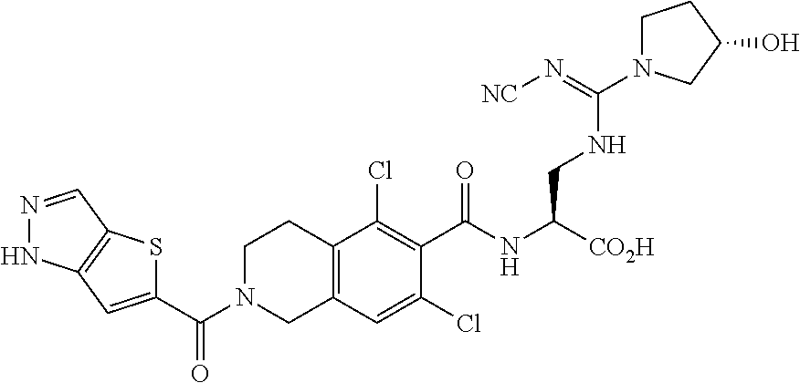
C1N(C(C2=CC3=C(S2)C=NN3)=O)CC2=C(C1)C(Cl)=C(C(NC([CO2H])CNC(=N[NC])N1CCC(O)C1)=O)C(Cl)=C2
